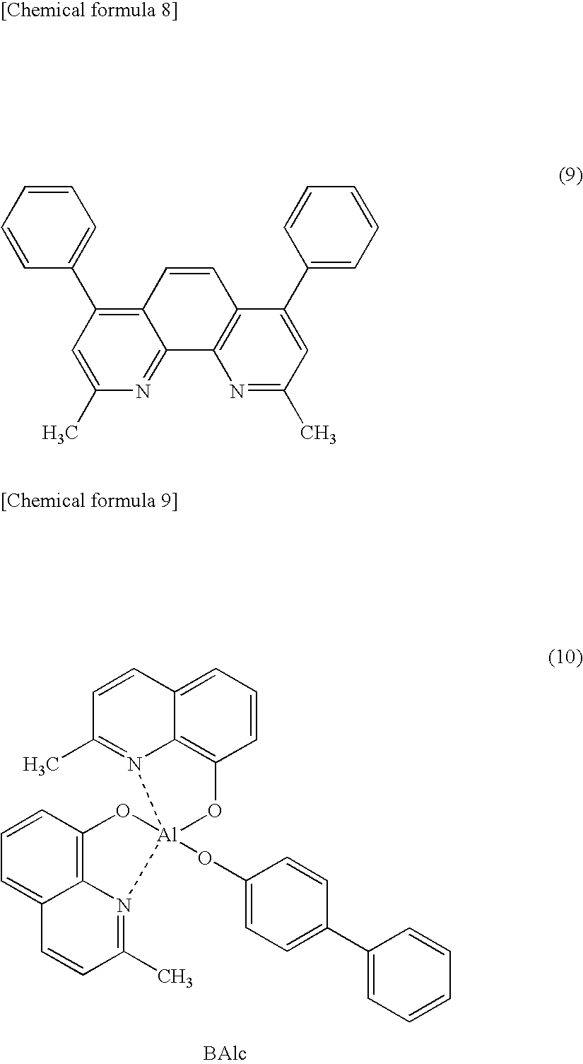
C12=CC=CC3=C1N(=C(C)C=C2)[Al]1(OC2=CC=C(C4=CC=CC=C4)C=C2)(O3)OC2=C3C(=CC=C2)C=CC(C)=N13.C12=C(C3=CC=CC=C3)C=C(C)N=C1C1=C(C=C2)C(C2=CC=CC=C2)=CC(C)=N1
